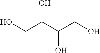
OCC(C(CO)O)O
